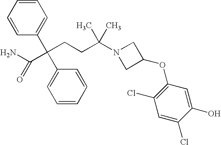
C1=CC=CC(C(C2=CC=CC=C2)(C(N)=O)CCC(N2CC(OC3=C(Cl)C=C(Cl)C(O)=C3)C2)(C)C)=C1
